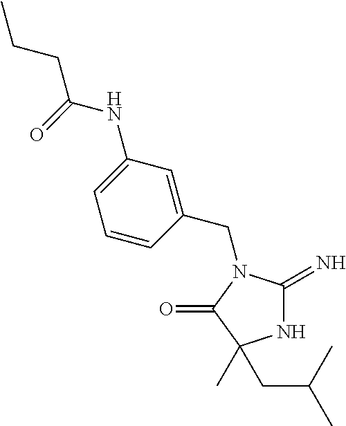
N1C(=N)N(CC2=CC(NC(CCC)=O)=CC=C2)C(=O)C1(CC(C)C)C
